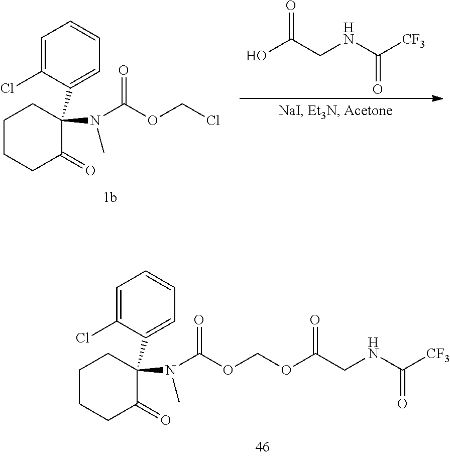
C1(C2=CC=CC=C2Cl)(N(C(=O)OCOC(CNC(=O)[CF3])=O)C)CCCCC1=O.OC(CNC(=O)[CF3])=O.C1(C2=CC=CC=C2Cl)(N(C(=O)OCCl)C)CCCCC1=O
